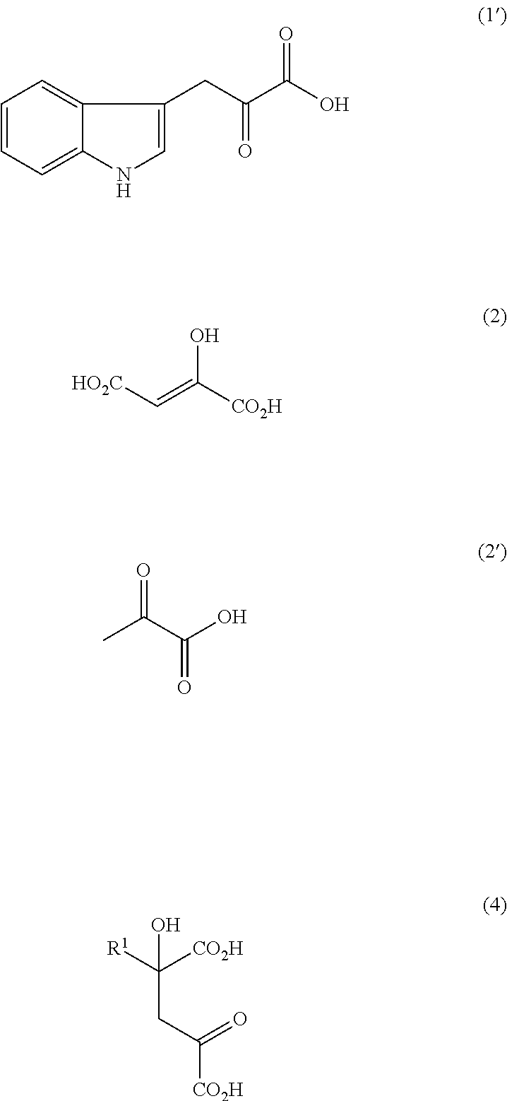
C1=CC=C2C(=C1)C(CC(C(O)=O)=O)=CN2.[HO2C]C=C([CO2H])O.CC(C(O)=O)=O.C(C([CO2H])([R1])O)C(=O)[CO2H]
